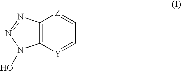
C12=C([Y]=CC=[Z]1)N(O)N=N2
